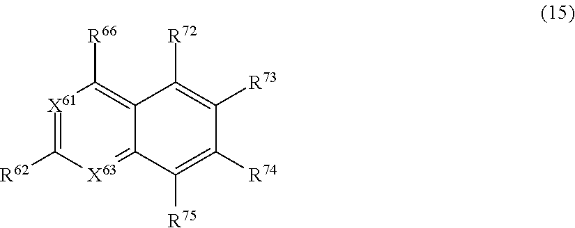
C12=C([R66])[X61]=C([R62])[X63]=C1C([R75])=C([R74])C([R73])=C2[R72]
